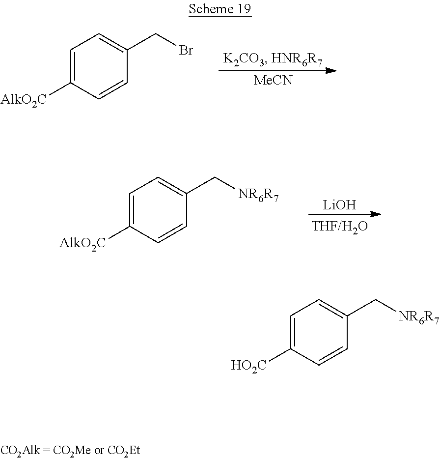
[MeCN].C1=C([AlkO2C])C=CC(CBr)=C1.[LiOH].C1=C([AlkO2C])C=CC(C[NR6R7])=C1.C1=C([HO2C])C=CC(C[NR6R7])=C1
